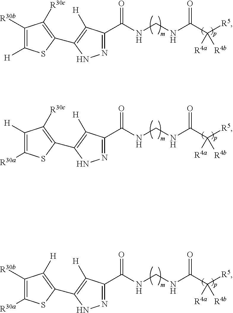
N1=C(C(NCNC(C([R5])([R4a])[R4b])=O)=O)C([H])=C(C2=C([R30c])C([R30b])=C([H])S2)N1.N1=C(C(NCNC(C([R5])([R4a])[R4b])=O)=O)C([H])=C(C2=C([R30c])C([H])=C([R30a])S2)N1.N1=C(C(NCNC(C([R5])([R4a])[R4b])=O)=O)C([H])=C(C2=C([H])C([R30b])=C([R30a])S2)N1
